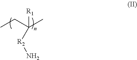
CCC(C)([R1])[R2]N
